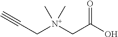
C([N+](CC(O)=O)(C)C)C#C
